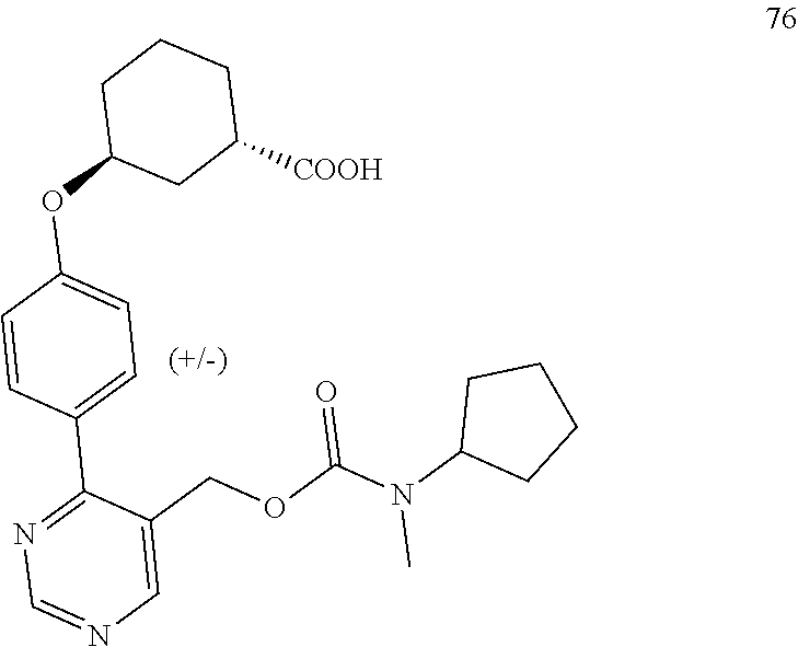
C1(C2=CC=C(OC3CC([COOH])CCC3)C=C2)=NC=NC=C1COC(=O)N(C)C1CCCC1
